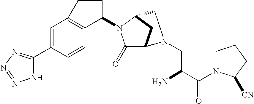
C1=C(C2=NN=NN2)C=CC2=C1CCC2N1C(=O)C2CC1CN2CC(N)C(N1CCCC1[CN])=O
